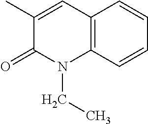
C12=C(C=CC=C1)N(CC)C(=O)C(C)=C2
